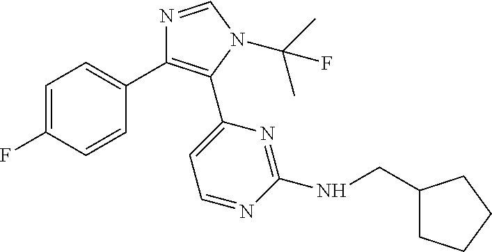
C1=C(F)C=CC(C2=C(C3=CC=NC(NCC4CCCC4)=N3)N(C(C)(C)F)C=N2)=C1
